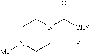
C1N([Me])CCN(C([CH*]F)=O)C1
